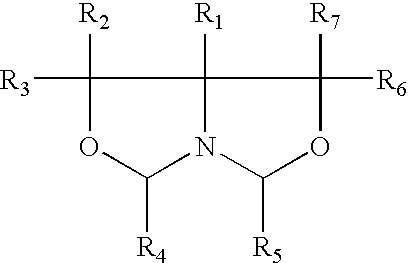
C1([R2])([R3])OC([R4])N2C1([R1])C([R7])([R6])OC2[R5]
